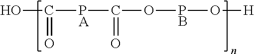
OC(=O)[PA]C(O[PB]O[H])=O
